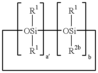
C1[OSi]([R1])([R1])[OSi]([R1])([R2b])CCC1
